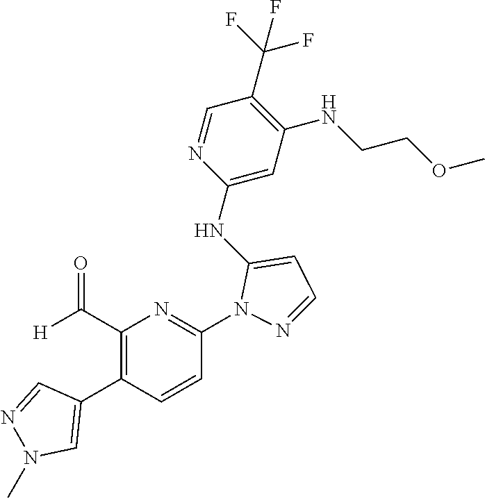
C1(NC2=CC=NN2C2=NC(C([H])=O)=C(C3=CN(C)N=C3)C=C2)=CC(NCCOC)=C(C(F)(F)F)C=N1
